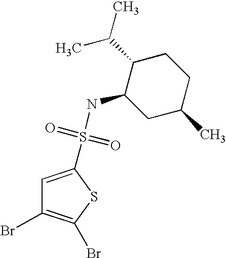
N(C1CC(C)CCC1C(C)C)S(=O)(=O)C1=CC(Br)=C(Br)S1
